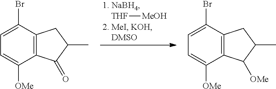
[MeOH][THF].C12=C(C(Br)=CC=C1[OMe])CC(C)C2[OMe].C12=C(C(Br)=CC=C1[OMe])CC(C)C2=O
